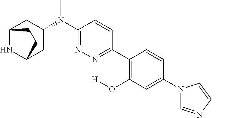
C12NC(CC(N(C3=NN=C(C4=C(O[H])C=C(N5C=NC(C)=C5)C=C4)C=C3)C)C1)CC2
